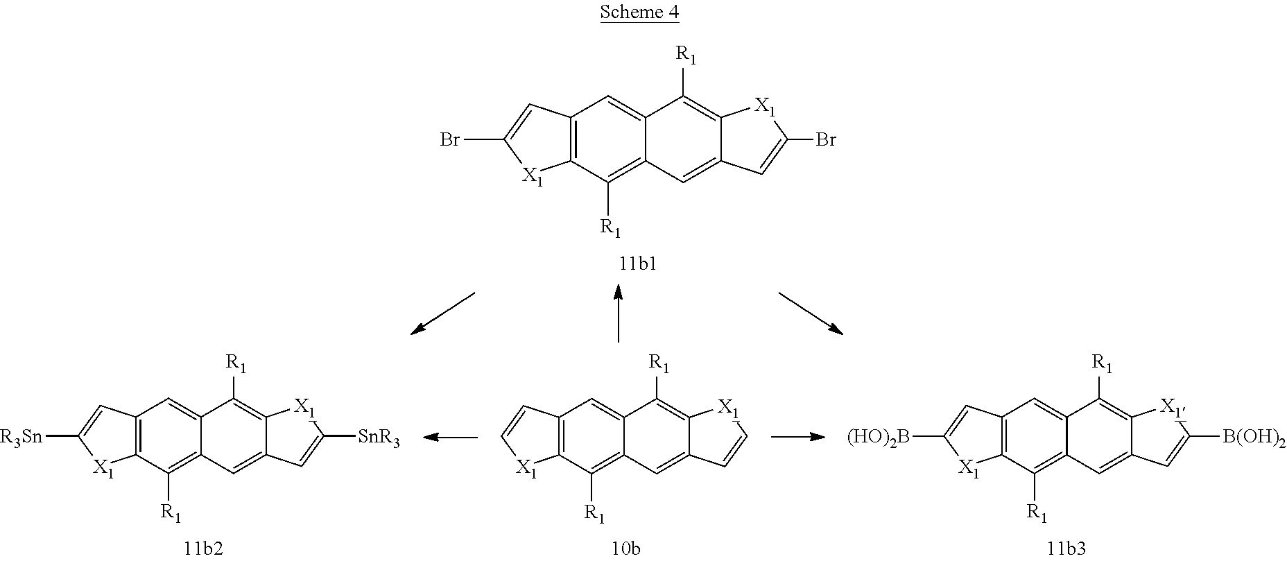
C12=C([X1]C(Br)=C1)C([R1])=C1C(=C2)C([R1])=C2C(=C1)C=C(Br)[X1]2.C12=C([X1]C([R3Sn])=C1)C([R1])=C1C(=C2)C([R1])=C2C(=C1)C=C([SnR3])[X1]2.C12=C([X1]C=C1)C([R1])=C1C(=C2)C([R1])=C2C(=C1)C=C[X1]2.C12=C([X1]C([(HO)2B])=C1)C([R1])=C1C(=C2)C([R1])=C2C(=C1)C=C([B(OH)2])[X1]2
